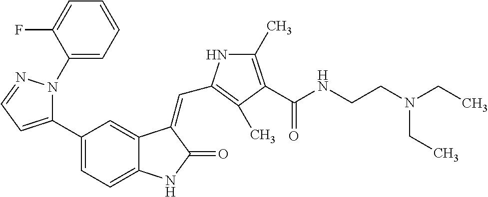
N1(C2=CC=CC=C2F)C(C2=CC=C3C(=C2)C(=CC2=C(C)C(C(NCCN(CC)CC)=O)=C(C)N2)C(=O)N3)=CC=N1
